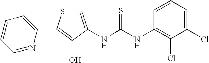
C1=C(NC(=S)NC2=C(Cl)C(Cl)=CC=C2)C(O)=C(C2=CC=CC=N2)S1
